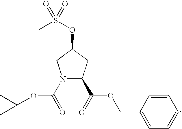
N1(C(=O)OC(C)(C)C)C(C(=O)OCC2=CC=CC=C2)CC(OS(C)(=O)=O)C1
